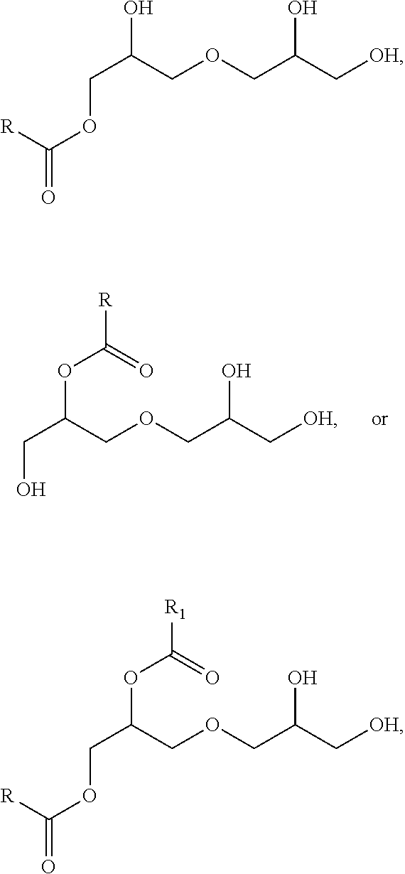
OCC(COCC(C[OH])O)OC(=O)[R].O(CC(COCC(C[OH])O)OC(=O)[R1])C(=O)[R].[R]C(OCC(COCC(C[OH])O)O)=O
